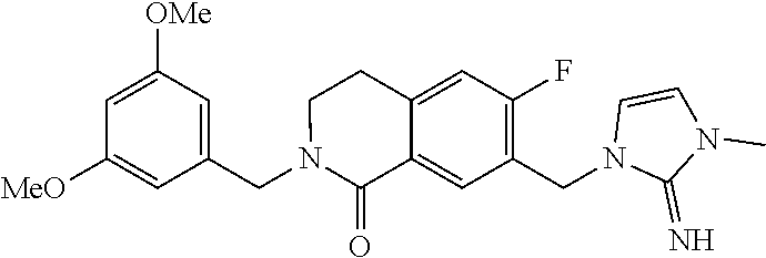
C1(CN2C(=O)C3=CC(CN4C(=N)N(C)C=C4)=C(F)C=C3CC2)=CC([OMe])=CC([MeO])=C1
